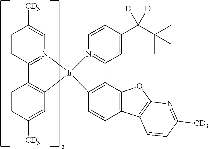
C1=CC2=N(C=C1[CD3])[Ir]1(C3=C2C=CC([CD3])=C3)C2=C(C3=C(C=C2)C2=C(O3)N=C([CD3])C=C2)C2=N1C=CC(C([D])(C(C)(C)C)[D])=C2
